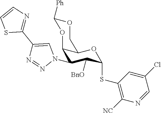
C1OC([Ph])OC2C(N3C=C(C4=NC=CS4)N=N3)C([BnO])C(SC3=C([NC])N=CC(Cl)=C3)OC12
